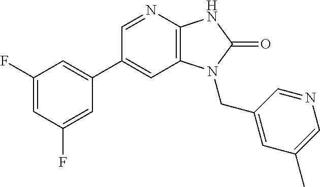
C1(C2=CC(F)=CC(F)=C2)=CC2=C(N=C1)NC(=O)N2CC1=CC(C)=CN=C1
